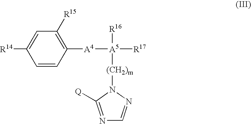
C1=CC([A4][A5]([R16])([R17])[(CH2)m]N2C([Q])=NC=N2)=C([R15])C=C1[R14]
